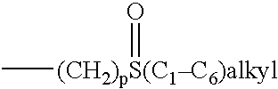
[(CH2)pS(C1C6)alkyl](=O)C
